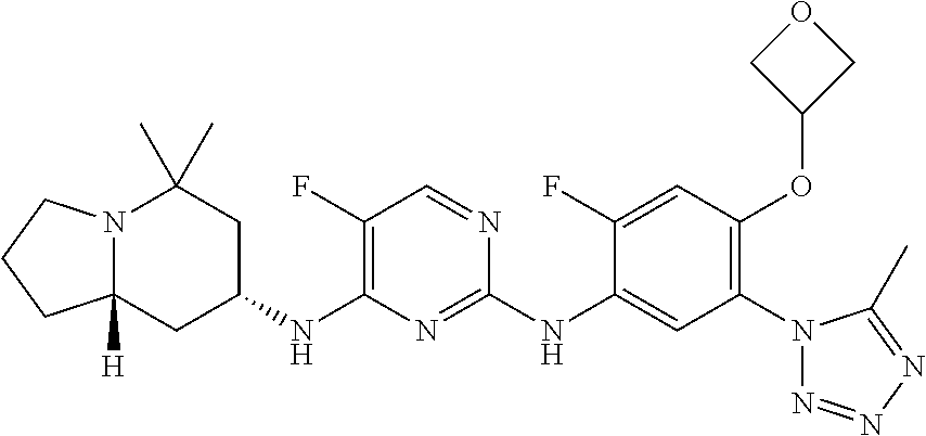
N12C([H])(CC(NC3=C(F)C=NC(NC4=CC(N5N=NN=C5C)=C(OC5COC5)C=C4F)=N3)CC1(C)C)CCC2
